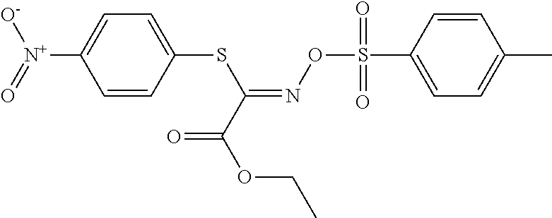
C1=CC(SC(=NOS(C2=CC=C(C)C=C2)(=O)=O)C(OCC)=O)=CC=C1[N+](=O)[O-]
